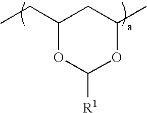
CCC1OC([R1])OC(C)C1
